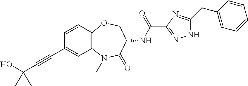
OC(C#CC1=CC2=C(C=C1)OCC(NC(C1=NNC(CC3=CC=CC=C3)=N1)=O)C(=O)N2C)(C)C
